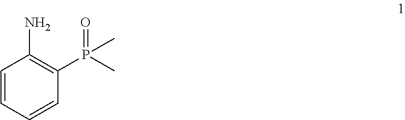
C1=CC=CC(P(C)(=O)C)=C1N
